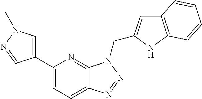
C12=CC=C(C3=CN(C)N=C3)N=C1N(CC1=CC3=C(N1)C=CC=C3)N=N2
